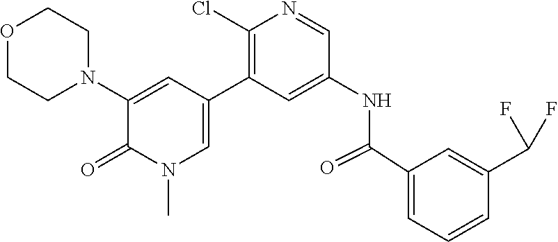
O1CCN(C2=CC(C3=C(Cl)N=CC(NC(C4=CC=CC(C(F)F)=C4)=O)=C3)=CN(C)C2=O)CC1
